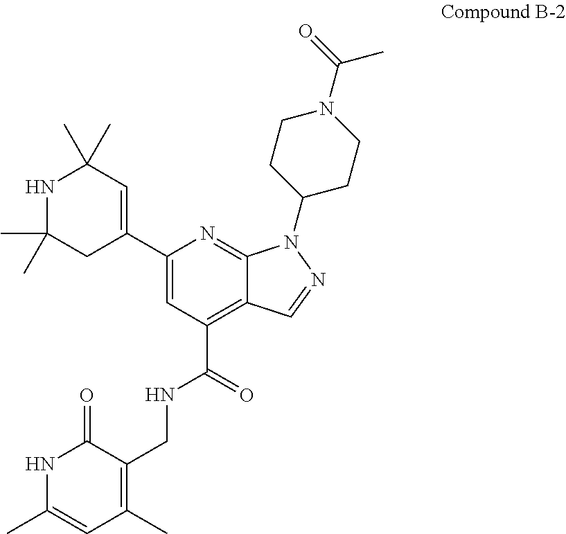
C1=C(C2=CC(C)(C)NC(C)(C)C2)N=C2C(=C1C(=O)NCC1=C(C)C=C(C)NC1=O)C=NN2C1CCN(C(C)=O)CC1
